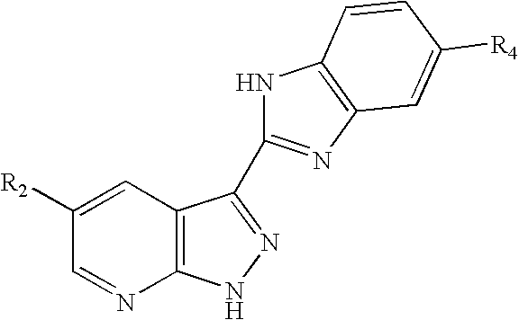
C1([R2])=CC2=C(N=C1)NN=C2C1=NC2=C(N1)C=CC([R4])=C2
